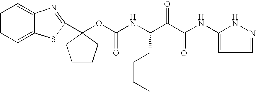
C1=CC=C2C(=C1)N=C(C1(OC(NC(C(C(NC3=CC=NN3)=O)=O)CCCC)=O)CCCC1)S2
